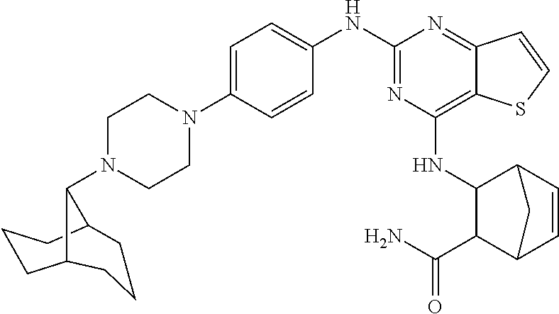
C1=C(N2CCN(C3C4CCCC3CCC4)CC2)C=CC(NC2=NC(NC3C(C(N)=O)C4C=CC3C4)=C3C(=N2)C=CS3)=C1
